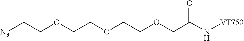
[N3]CCOCCOCCOCC(N[VT750])=O
